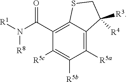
C1([R5a])=C2C(=C(C(N([R1])[R8])=O)C([R5c])=C1[R5b])SCC2([R3])[R4]
